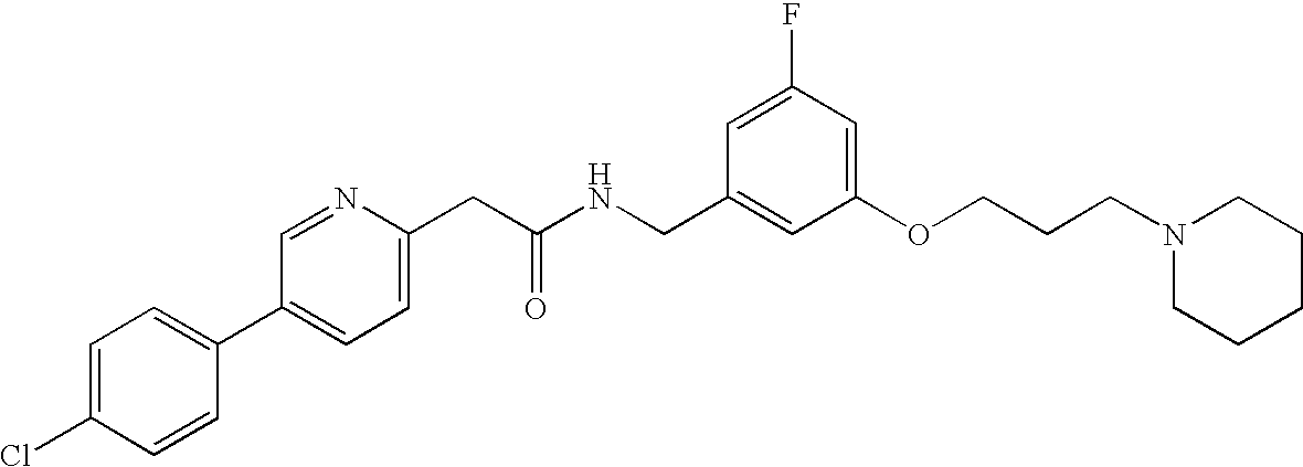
ClC1=CC=C(C2=CC=C(CC(NCC3=CC(OCCCN4CCCCC4)=CC(F)=C3)=O)N=C2)C=C1
